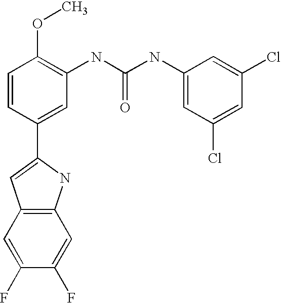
C1=CC(C2=CC3=C(N2)C=C(F)C(F)=C3)=CC(NC(NC2=CC(Cl)=CC(Cl)=C2)=O)=C1OC
